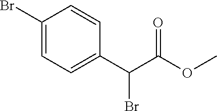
C1(Br)=CC=C(C(C(OC)=O)Br)C=C1
